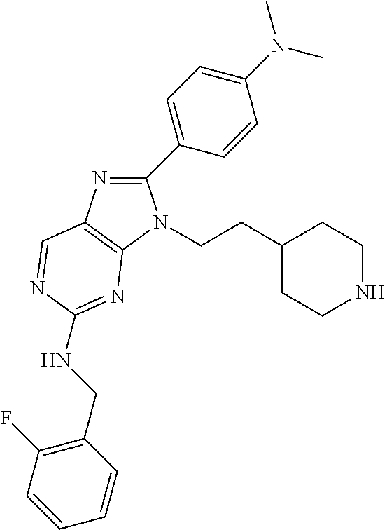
C1(C2=CC=C(N(C)C)C=C2)=NC2=C(N1CCC1CCNCC1)N=C(NCC1=C(F)C=CC=C1)N=C2
